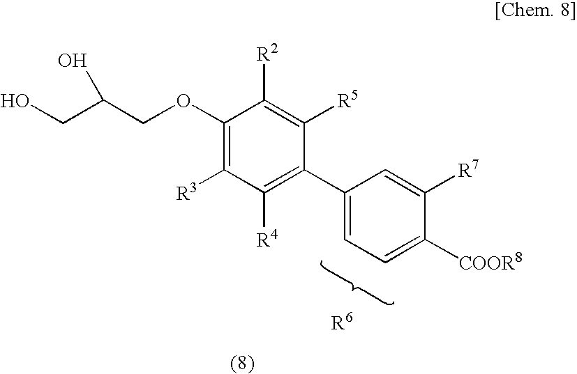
C1(OCC(CO)O)=C([R3])C([R4])=C(C2=CC=C([COOR8])C([R7])=C2)C([R5])=C1[R2]
